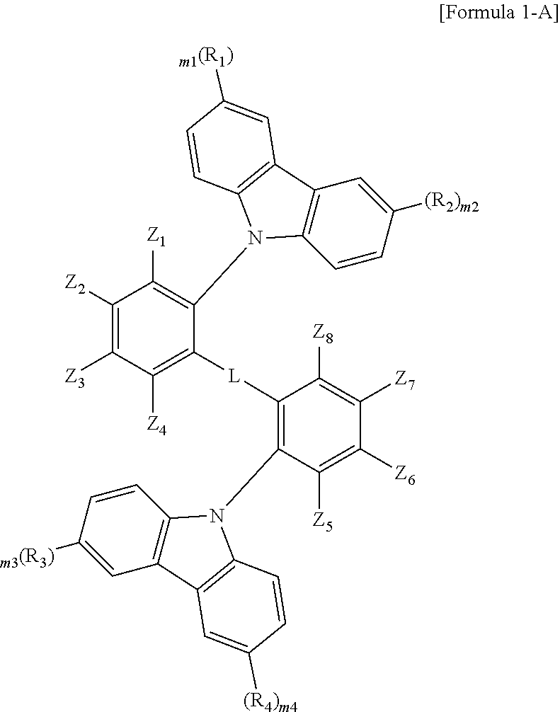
C1([Z2])=C([Z3])C([Z4])=C([L]C2=C(N3C4=C(C=C([m3(R3)])C=C4)C4=C3C=CC([(R4)m4])=C4)C([Z5])=C([Z6])C([Z7])=C2[Z8])C(N2C3=C(C=C([(R2)m2])C=C3)C3=C2C=CC([m1(R1)])=C3)=C1[Z1]
